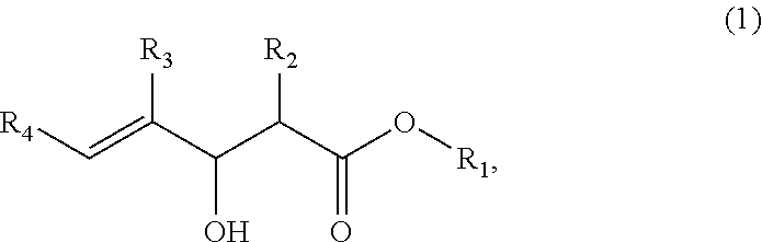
[R4]C=C(C(C(C(O[R1])=O)[R2])O)[R3]
